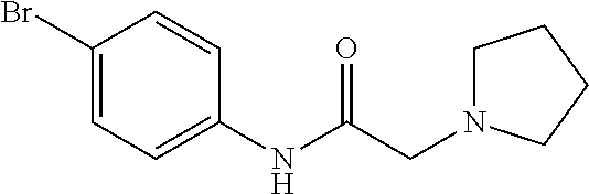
C1(Br)=CC=C(NC(CN2CCCC2)=O)C=C1
